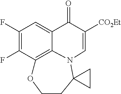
C1(F)=C(F)C2=C3C(=C1)C(=O)C([CO2Et])=CN3C1(CCO2)CC1
